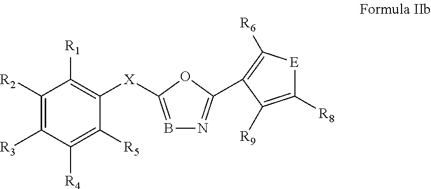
C1([R2])=C([R3])C([R4])=C([R5])C([X]C2=BN=C(C3=C([R6])[E]C([R8])=C3[R9])O2)=C1[R1]
